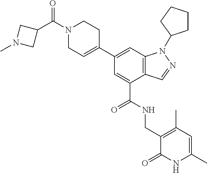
C1(C2=CCN(C(C3CN(C)C3)=O)CC2)=CC2=C(C(C(NCC3=C(C)C=C(C)NC3=O)=O)=C1)C=NN2C1CCCC1
